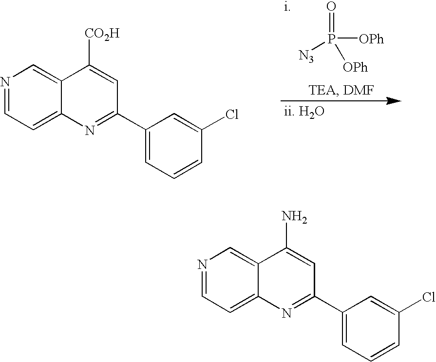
O=P([N3])([OPh])[OPh].[i].[ii. H2O].N1=CC=C2C(=C1)C([CO2H])=CC(C1=CC=CC(Cl)=C1)=N2.N1=CC=C2C(=C1)C(N)=CC(C1=CC=CC(Cl)=C1)=N2
